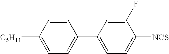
C1([C5H11])=CC=C(C2=CC=C([NCS])C(F)=C2)C=C1
